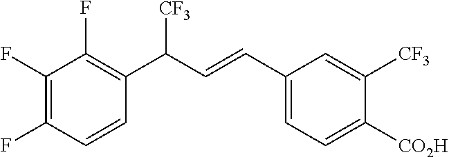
[CO2H]C1=CC=C(C=CC(C2=C(F)C(F)=C(F)C=C2)[CF3])C=C1[CF3]
